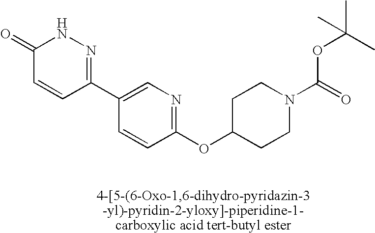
C1(C2=NNC(=O)C=C2)=CN=C(OC2CCN(C(=O)OC(C)(C)C)CC2)C=C1
